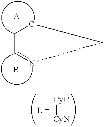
C1C=NCC1.B.[CyC][CyN]
